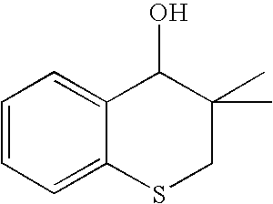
C1=CC=C2C(=C1)C(O)C(C)(C)CS2
